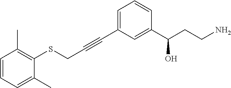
C1=CC(C(CCN)O)=CC(C#CCSC2=C(C)C=CC=C2C)=C1
